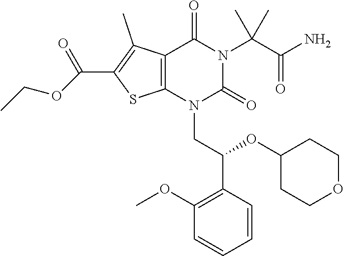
C12=C(N(CC(C3=C(OC)C=CC=C3)OC3CCOCC3)C(=O)N(C(C(N)=O)(C)C)C1=O)SC(C(=O)OCC)=C2C
